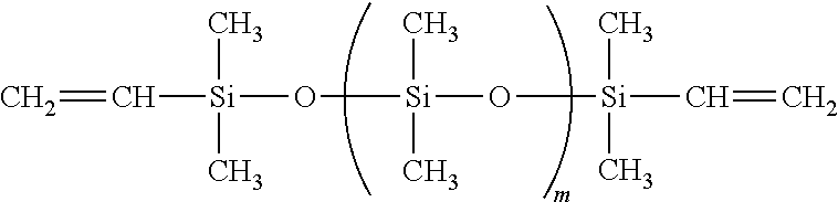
C=C[Si](O[Si](O[Si](C)(C)C=C)(C)C)(C)C
